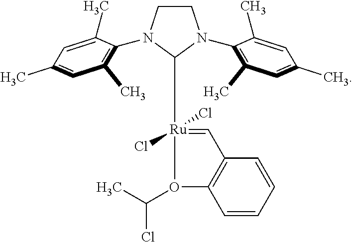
C1=CC=CC2=C1C=[Ru](C1N(C3=C(C)C=C(C)C=C3C)CCN1C1=C(C)C=C(C)C=C1C)(Cl)(Cl)O2C(C)Cl
